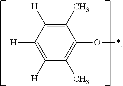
C1(C)=C([H])C([H])=C([H])C(C)=C1O*
